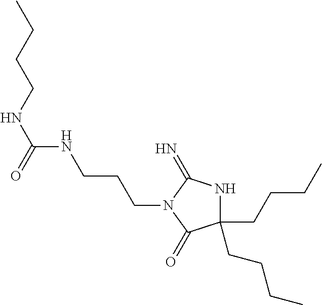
C(CCNC(NCCCC)=O)N1C(=O)C(CCCC)(CCCC)NC1=N
